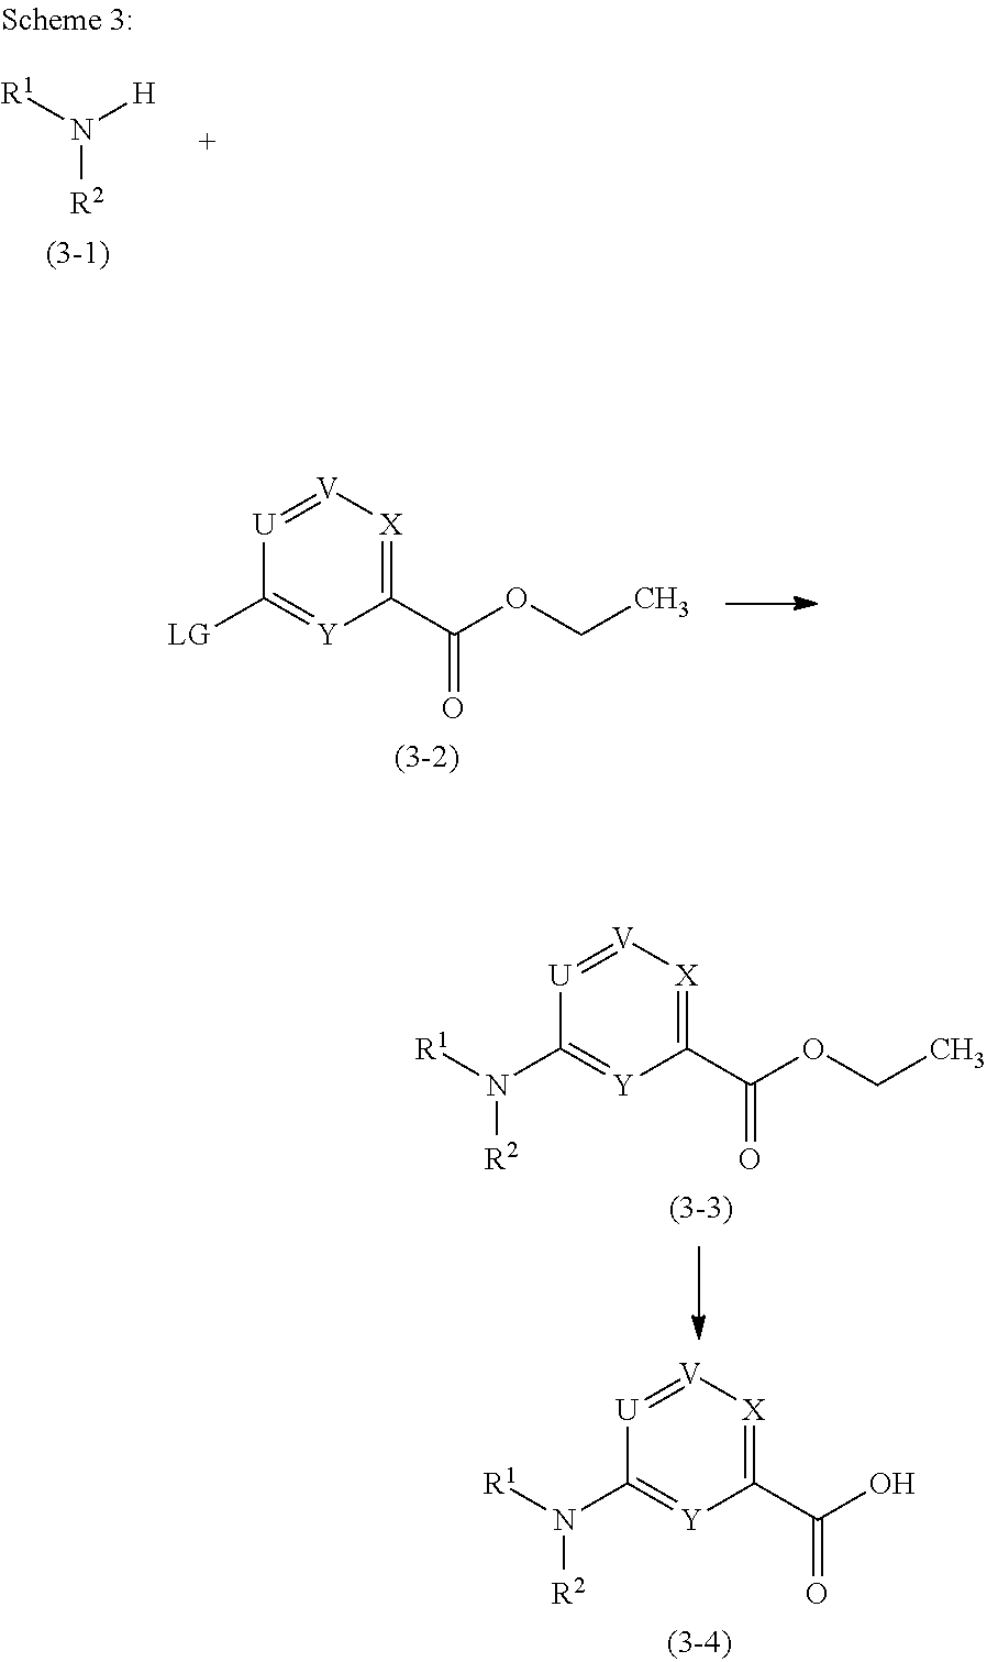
[R1]N([H])[R2].[V]1=[U]C([LG])=[Y]C(C(=O)OCC)=[X]1.[V]1=[U]C(N([R1])[R2])=[Y]C(C(=O)OCC)=[X]1.[V]1=[U]C(N([R1])[R2])=[Y]C(C(=O)O)=[X]1
